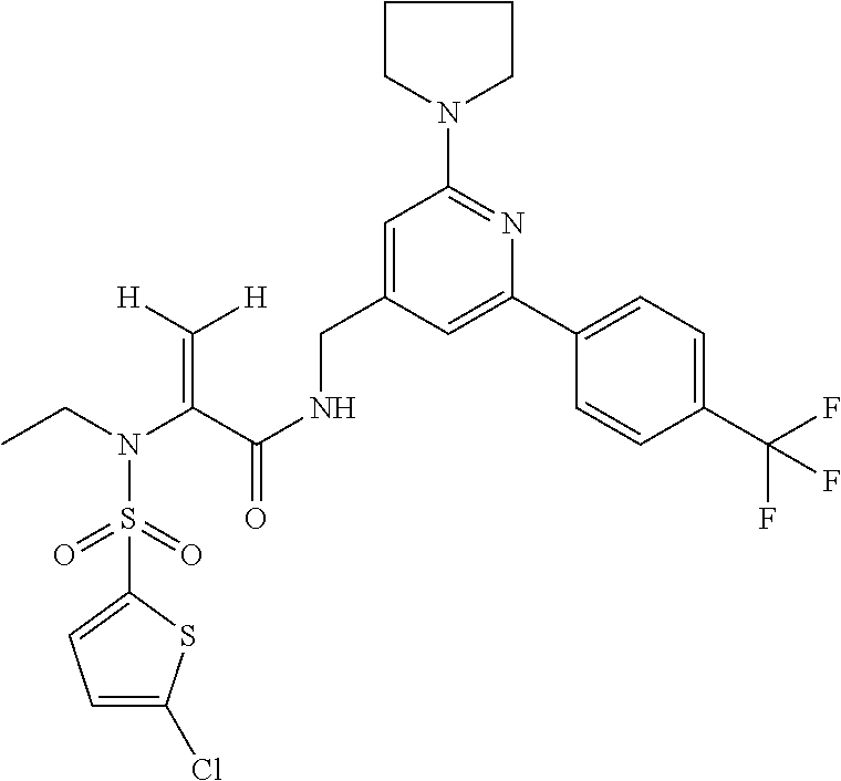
S(N(CC)C(C(NCC1=CC(N2CCCC2)=NC(C2=CC=C(C(F)(F)F)C=C2)=C1)=O)=C([H])[H])(=O)(=O)C1=CC=C(Cl)S1
